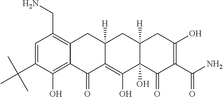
C1=C(C(C)(C)C)C(O)=C2C(=C1CN)CC1([H])C(=C(O)C3(O)C([H])(C1)CC(O)=C(C(N)=O)C3=O)C2=O
